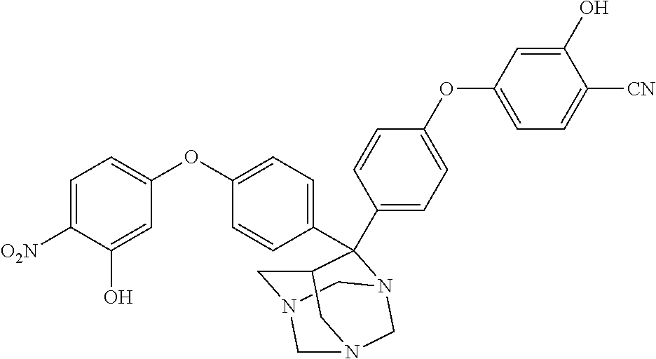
C1N2CN3C(C4=CC=C(OC5=CC=C([CN])C(O)=C5)C=C4)(C4=CC=C(OC5=CC=C([O2N])C(O)=C5)C=C4)C1CN(C2)C3
